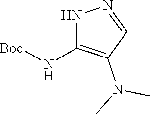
C1(N[Boc])=C(N(C)C)C=NN1
